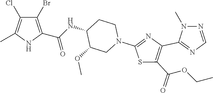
C1(Br)=C(C(NC2CCN(C3=NC(C4=NC=NN4C)=C(C(OCC)=O)S3)CC2OC)=O)NC(C)=C1Cl
